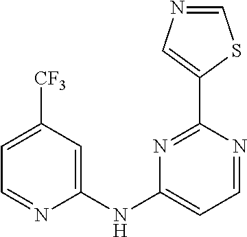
C1(NC2=CC=NC(C3=CN=CS3)=N2)=CC([CF3])=CC=N1
